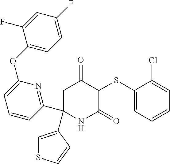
C1(SC2C(=O)CC(C3=NC(OC4=CC=C(F)C=C4F)=CC=C3)(C3=CSC=C3)NC2=O)=CC=CC=C1Cl
